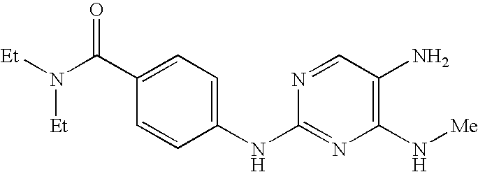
C1(NC2=CC=C(C(N([Et])[Et])=O)C=C2)=NC(N[Me])=C(N)C=N1
